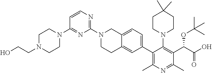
C1(C2=C(C)N=C(C)C(C(C(O)=O)OC(C)(C)C)=C2N2CCC(C)(C)CC2)=CC=C2C(=C1)CCN(C1=NC=CC(N3CCN(CCO)CC3)=N1)C2
